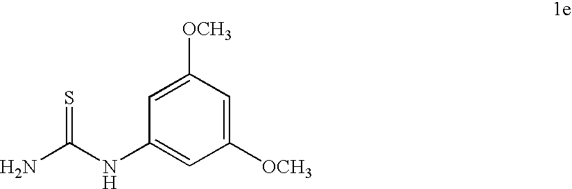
NC(NC1=CC([OCH3])=CC([OCH3])=C1)=S
